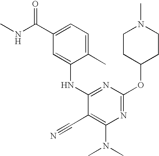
C1(C)=CC=C(C(=O)NC)C=C1NC1=NC(OC2CCN(C)CC2)=NC(N(C)C)=C1C#N
